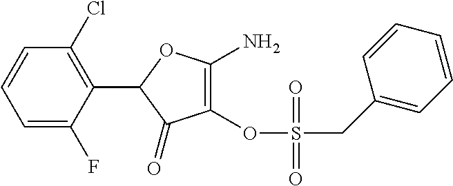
C1=C(F)C(C2C(=O)C(OS(CC3=CC=CC=C3)(=O)=O)=C(N)O2)=C(Cl)C=C1
